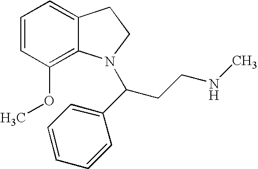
C1=CC(OC)=C2C(=C1)CCN2C(CCNC)C1=CC=CC=C1
